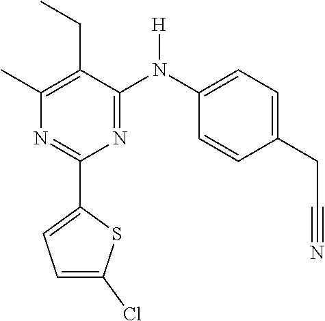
C1(C)=C(CC)C(N(C2=CC=C(CC#N)C=C2)[H])=NC(C2=CC=C(Cl)S2)=N1
